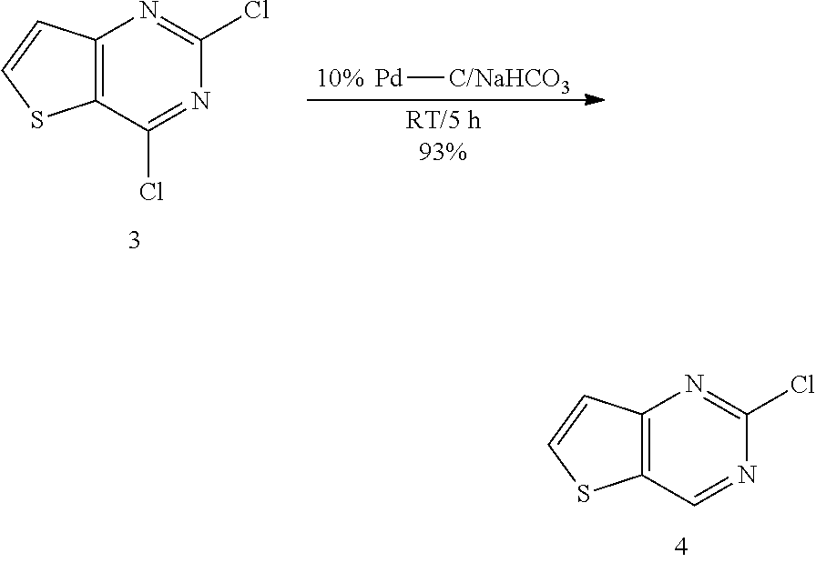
C12=C(C(Cl)=NC(Cl)=N1)SC=C2.[Pd][C/NaHCO3].C12=C(C=NC(Cl)=N1)SC=C2
